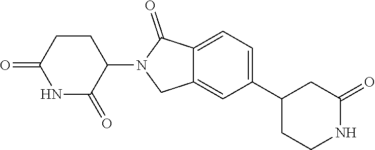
C1=C(C2CC(=O)NCC2)C=C2C(=C1)C(=O)N(C1C(=O)NC(=O)CC1)C2
